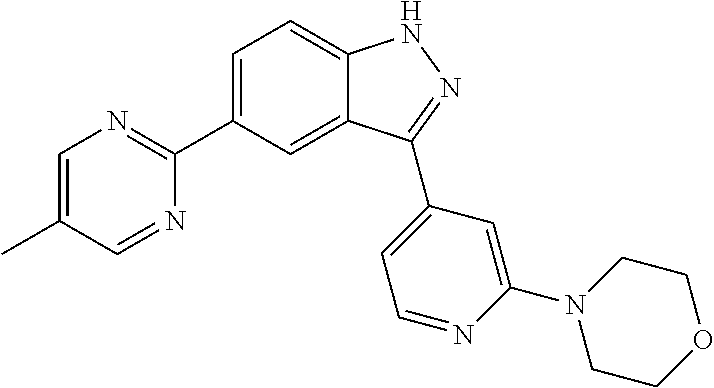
C1=C(C2=NC=C(C)C=N2)C=C2C(=C1)NN=C2C1=CC=NC(N2CCOCC2)=C1
